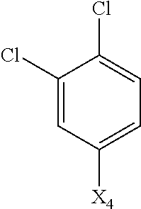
C1(Cl)=CC([X4])=CC=C1Cl
